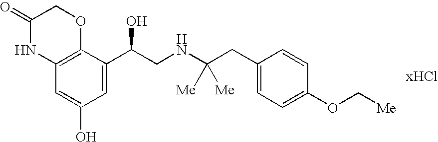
[xHCl].C12=C(C(C(CNC(CC3=CC=C(OC[Me])C=C3)([Me])[Me])O)=CC(O)=C1)OCC(=O)N2
